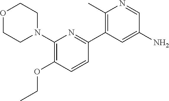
C1(N2CCOCC2)=C(OCC)C=CC(C2=C(C)N=CC(N)=C2)=N1
